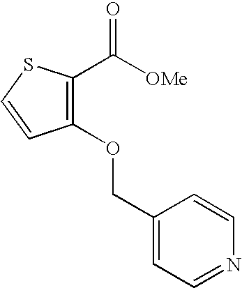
C1(COC2=C(C([OMe])=O)SC=C2)=CC=NC=C1
